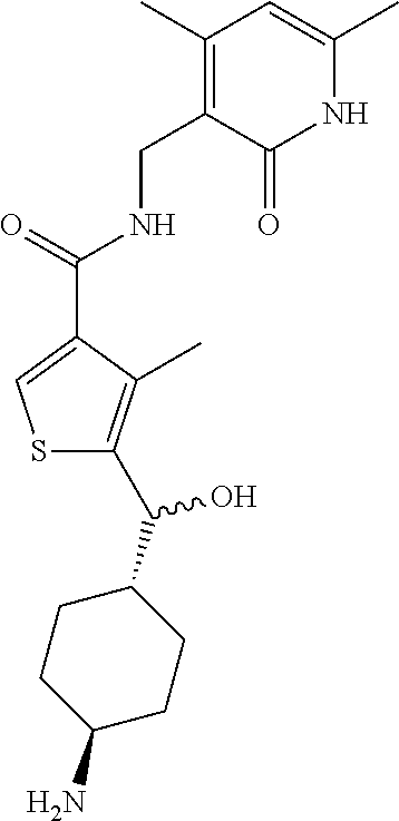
C1(N)CCC(C(O)C2=C(C)C(C(NCC3=C(C)C=C(C)NC3=O)=O)=CS2)CC1
